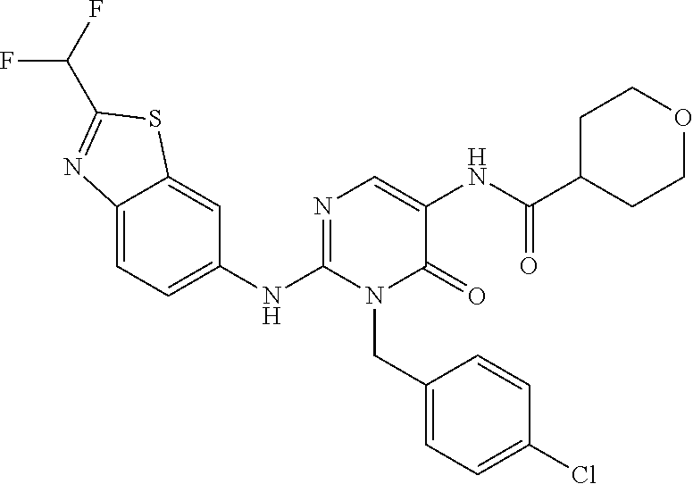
C12=CC=C(NC3=NC=C(NC(C4CCOCC4)=O)C(=O)N3CC3=CC=C(Cl)C=C3)C=C1SC(C(F)F)=N2
